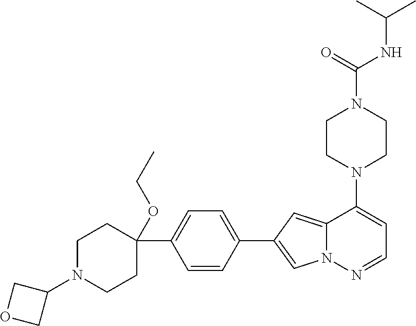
N1(C2=CC=NN3C2=CC(C2=CC=C(C4(OCC)CCN(C5COC5)CC4)C=C2)=C3)CCN(C(NC(C)C)=O)CC1
